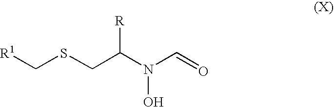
[R1]CSCC(N(C=O)O)[R]
